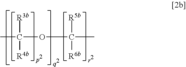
CC([R3b])([R4b])OC([R6b])(C)[R5b]
